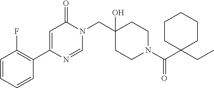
C1=CC=CC(C2=CC(=O)N(CC3(O)CCN(C(=O)C4(CC)CCCCC4)CC3)C=N2)=C1F
